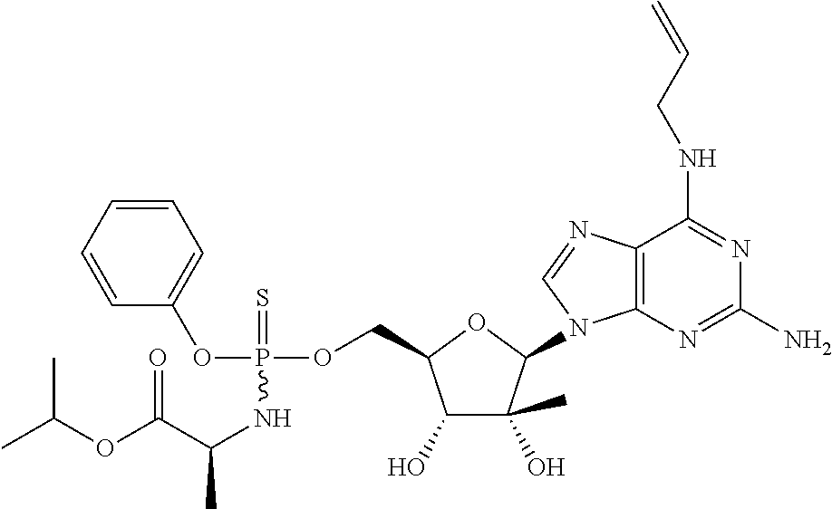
C1(O)C(C)(O)C(N2C3=C(N=C2)C(NCC=C)=NC(N)=N3)OC1COP(OC1=CC=CC=C1)(=S)NC(C)C(OC(C)C)=O
